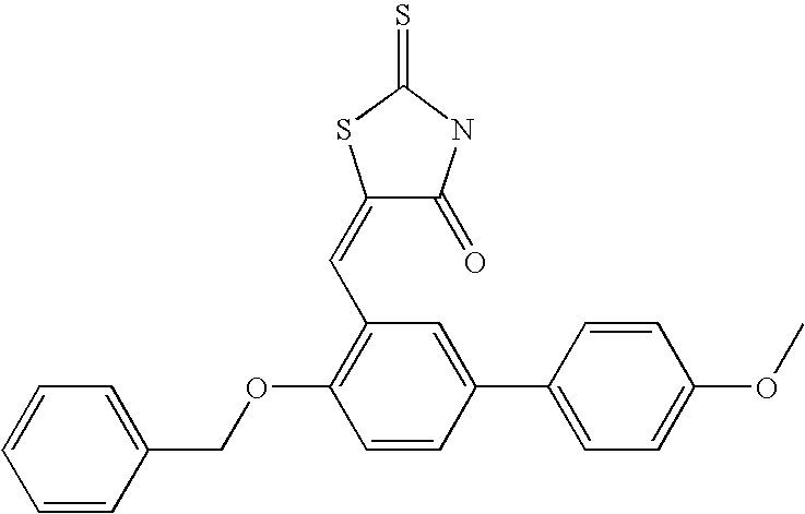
C1=CC=C(COC2=C(C=C3C(=O)NC(=S)S3)C=C(C3=CC=C(OC)C=C3)C=C2)C=C1
